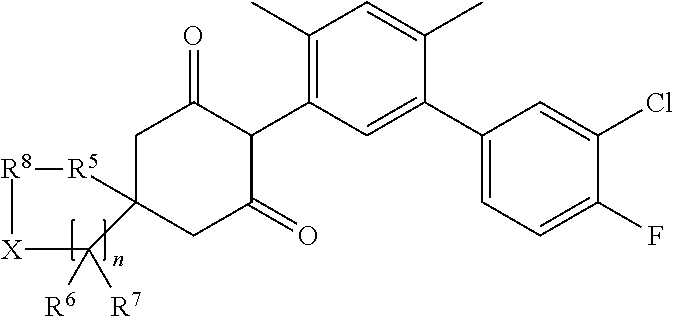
C1C2(CC(=O)C(C3=C(C)C=C(C)C(C4=CC=C(F)C(Cl)=C4)=C3)C1=O)[R5][R8][X]C2([R6])[R7]
